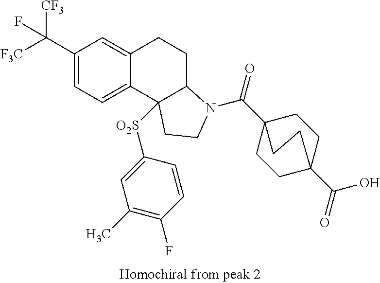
C(C1=CC=C2C(=C1)CCC1C2([O2S]C2=CC(C)=C(F)C=C2)CCN1C(=O)C12CCC(C(O)=O)(CC1)CC2)([F3C])([CF3])F
